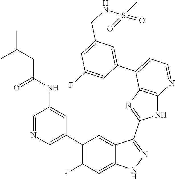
C1=NC=C(C2=C(F)C=C3C(=C2)C(C2=NC4=C(N2)N=CC=C4C2=CC(CNS(=O)(C)=O)=CC(F)=C2)=NN3)C=C1NC(=O)CC(C)C
